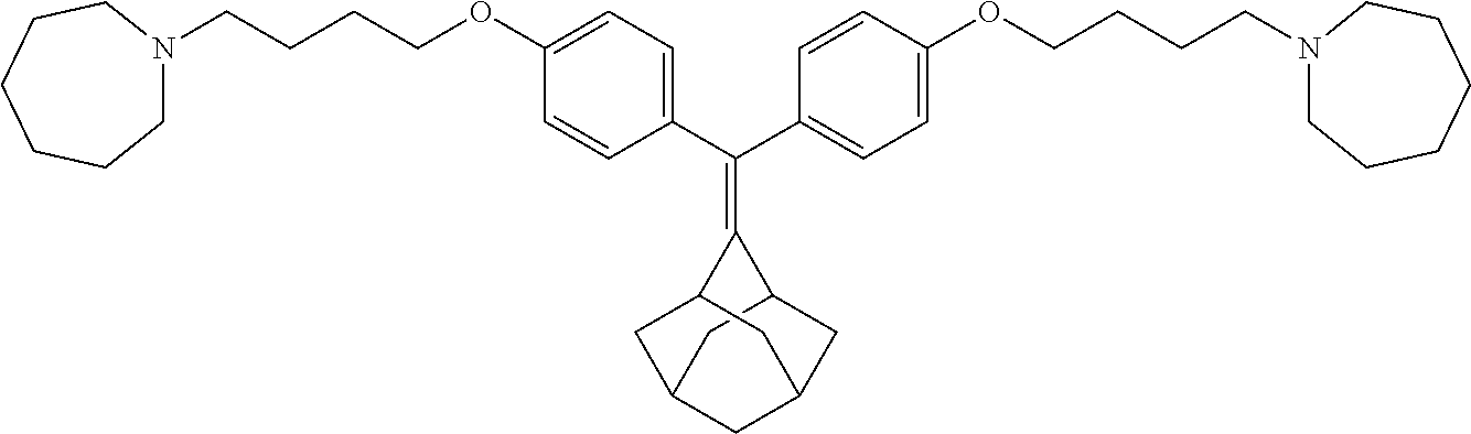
C1=CC(C(C2=CC=C(OCCCCN3CCCCCC3)C=C2)=C2C3CC4CC(CC2C4)C3)=CC=C1OCCCCN1CCCCCC1
